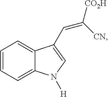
C1=CC=C2C(=C1)C(C=C([CO2H])[CN])=CN2[H]
